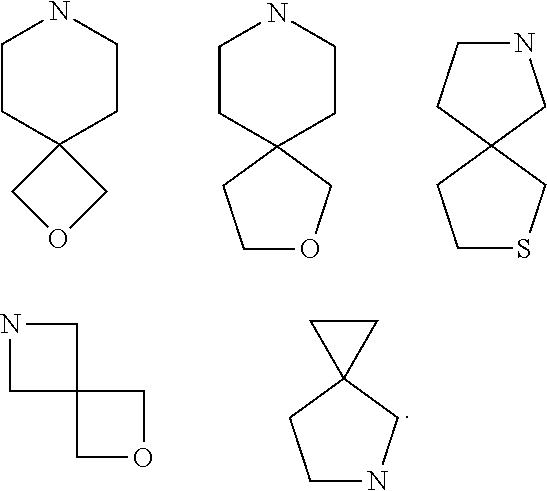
C1CC2(CCN1)COC2.C1CC2(CCN1)COCC2.C1SCC2(C1)CNCC2.N1CC2(C1)COC2.C1NCC2(C1)CC2
